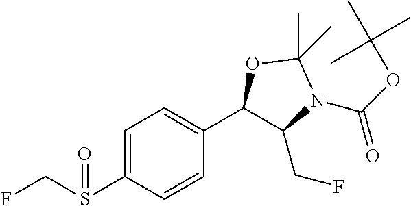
C1=C(S(CF)=O)C=CC(C2C(CF)N(C(OC(C)(C)C)=O)C(C)(C)O2)=C1
